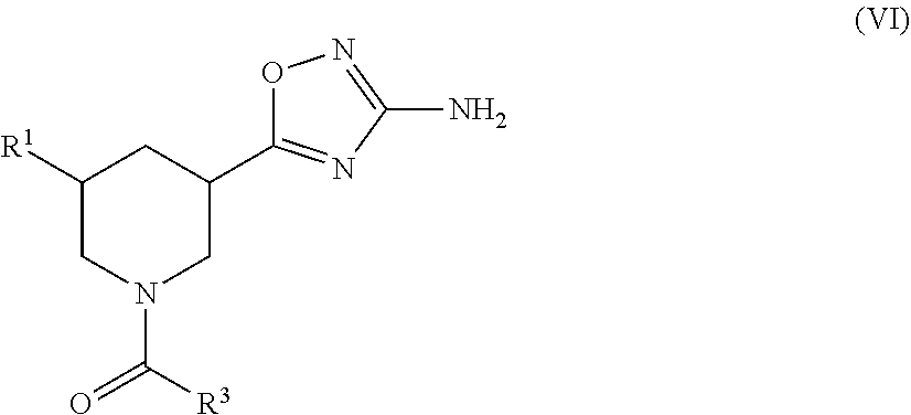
C1([R1])CN(C([R3])=O)CC(C2=NC(N)=NO2)C1
